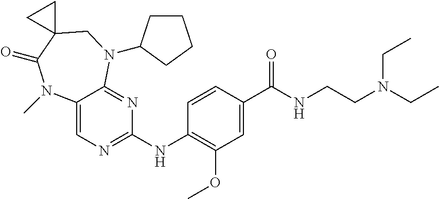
C1(NC2=C(OC)C=C(C(NCCN(CC)CC)=O)C=C2)=NC=C2C(=N1)N(C1CCCC1)CC1(C(=O)N2C)CC1
